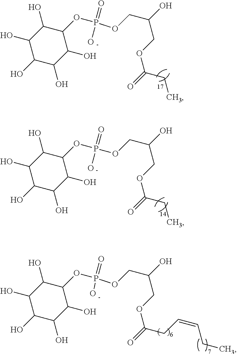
C1(OP(OCC(O)COC(CC)=O)(=O)O)C(O)C(O)C(O)C(O)C1O.P(OCC(O)COC(CC)=O)(=O)(O)OC1C(O)C(O)C(O)C(O)C1O.P(OCC(O)COC(CC=CCC)=O)(=O)(O)OC1C(O)C(O)C(O)C(O)C1O
